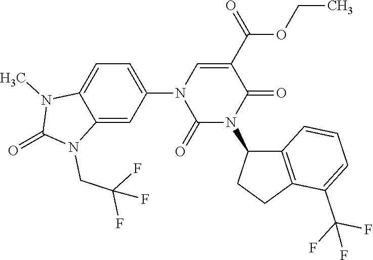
C1(N2C(=O)N(C3C4=C(CC3)C(C(F)(F)F)=CC=C4)C(=O)C(C(OCC)=O)=C2)=CC=C2C(=C1)N(CC(F)(F)F)C(=O)N2C
